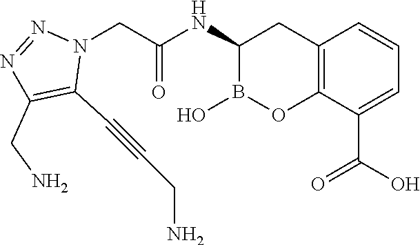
C12=C(C(C(O)=O)=CC=C1)OB(O)C(NC(=O)CN1N=NC(CN)=C1C#CCN)C2
